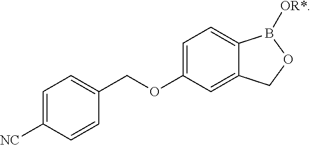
C1(COC2=CC=C3C(=C2)COB3[OR*])=CC=C([NC])C=C1
